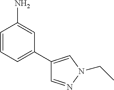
C1=CC=C(C2=CN(CC)N=C2)C=C1N
